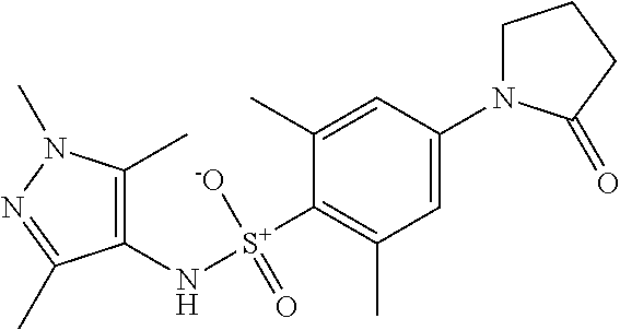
C1(N[S+](C2=C(C)C=C(N3CCCC3=O)C=C2C)([-O])=O)=C(C)N(C)N=C1C
